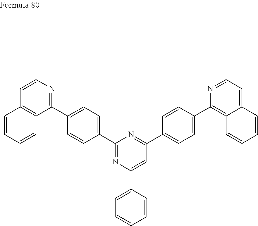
C1(C2=CC=C(C3=NC(C4=CC=CC=C4)=CC(C4=CC=C(C5=C6C(=CC=N5)C=CC=C6)C=C4)=N3)C=C2)=NC=CC2=C1C=CC=C2
